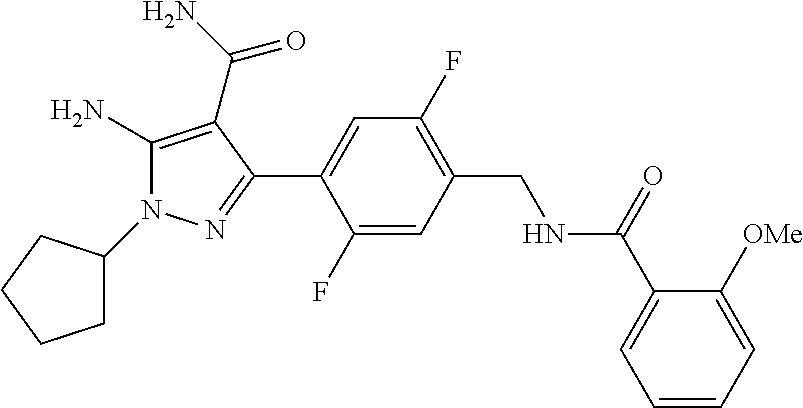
C1=C(F)C(C2=NN(C3CCCC3)C(N)=C2C(=O)N)=CC(F)=C1CNC(C1=CC=CC=C1[OMe])=O
